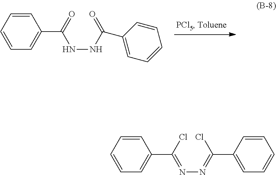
C1=CC=CC=C1C(NNC(C1=CC=CC=C1)=O)=O.C1=CC=CC=C1C(=NN=C(Cl)C1=CC=CC=C1)Cl
